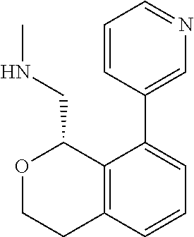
C1=CC(C2=CC=CC3=C2C(CNC)OCC3)=CN=C1
